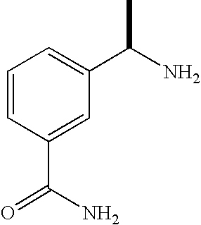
C1=CC(C(N)=O)=CC(C(C)N)=C1
